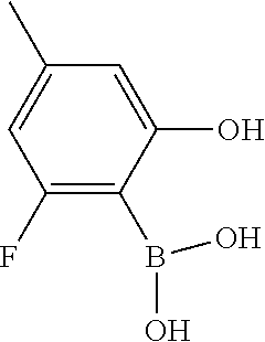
C1(F)=C(B(O)O)C(O)=CC(C)=C1
